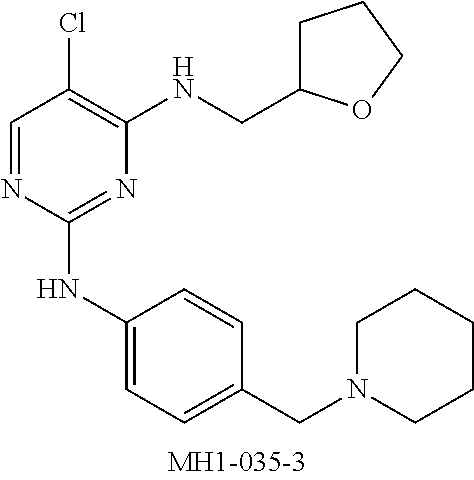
C1=NC(NC2=CC=C(CN3CCCCC3)C=C2)=NC(NCC2CCCO2)=C1Cl
